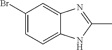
BrC1=CC=C2C(=C1)N=C(C)N2
